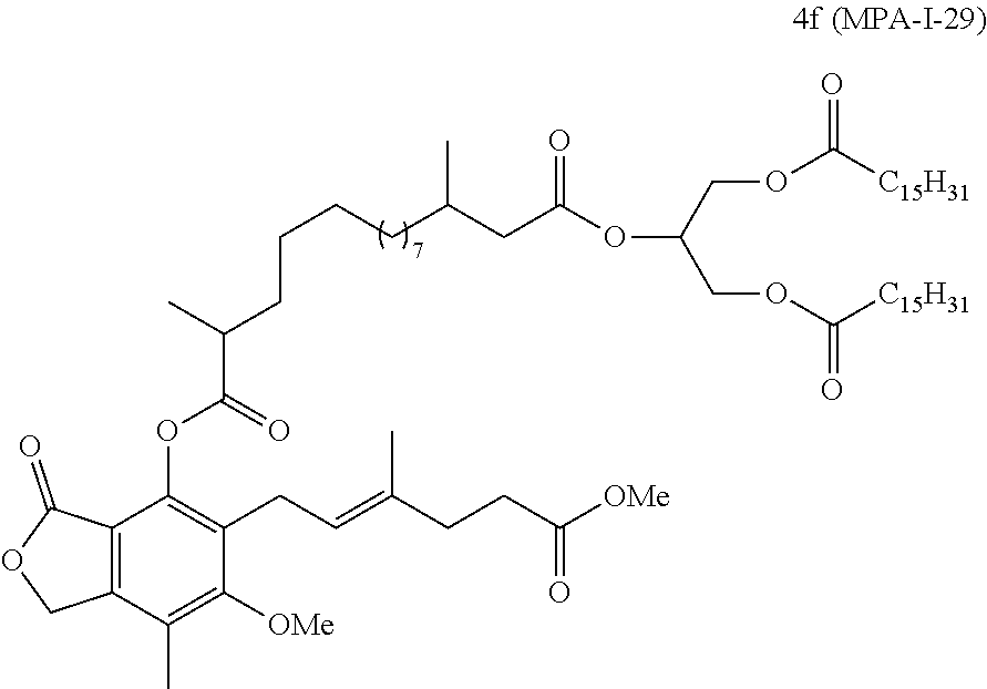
C(=C(C)CCC(=O)[OMe])CC1=C(OC(C(C)CCCCC(CC(OC(COC([C15H31])=O)COC([C15H31])=O)=O)C)=O)C2=C(C(C)=C1[OMe])COC2=O
